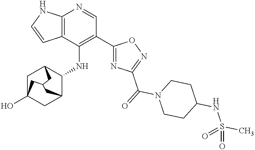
C12=C(C(NC3C4CC5(O)CC3CC(C5)C4)=C(C3=NC(C(N4CCC(NS(C)(=O)=O)CC4)=O)=NO3)C=N1)C=CN2
